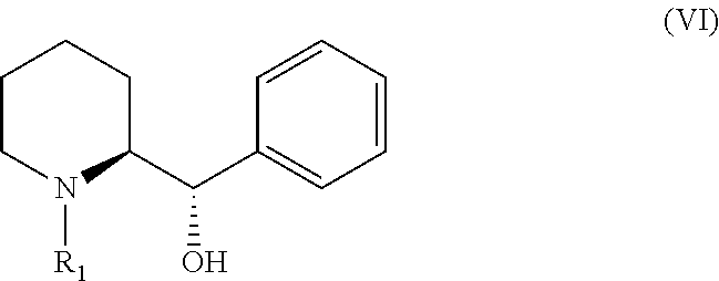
C1=CC=C(C(C2N([R1])CCCC2)O)C=C1
